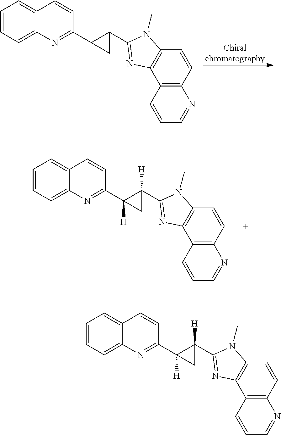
C1=CC=C2C(=C1)C=CC(C1C(C3=NC4=C(C=CC5=C4C=CC=N5)N3C)C1)=N2.C1=CC=C2C(=C1)C=CC(C1([H])C(C3=NC4=C(C=CC5=C4C=CC=N5)N3C)([H])C1)=N2.C1=CC=C2C(=C1)C=CC(C1([H])C(C3=NC4=C(C=CC5=C4C=CC=N5)N3C)([H])C1)=N2
